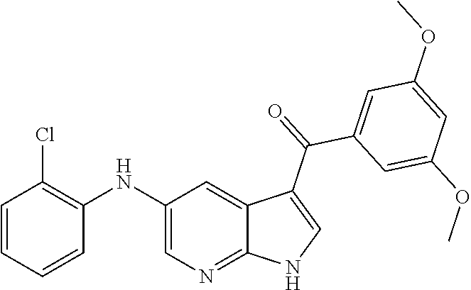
C1(NC2=C(Cl)C=CC=C2)=CN=C2C(=C1)C(C(=O)C1=CC(OC)=CC(OC)=C1)=CN2
